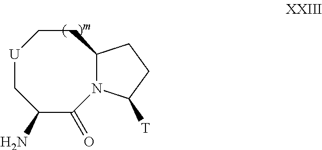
[U]1CC(N)C(=O)N2C(CC1)CCC2[T]
